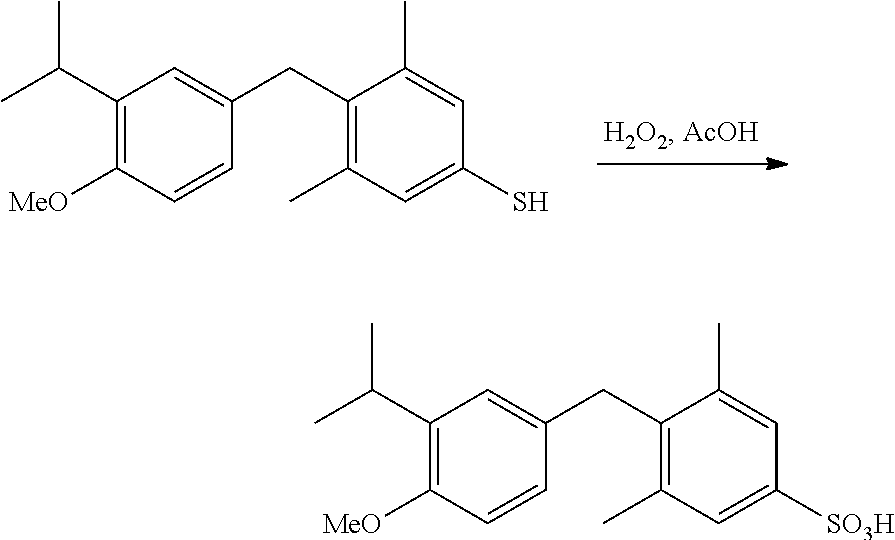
CC(C1=C([MeO])C=CC(CC2=C(C)C=C(S)C=C2C)=C1)C.CC(C1=C([MeO])C=CC(CC2=C(C)C=C([SO3H])C=C2C)=C1)C
